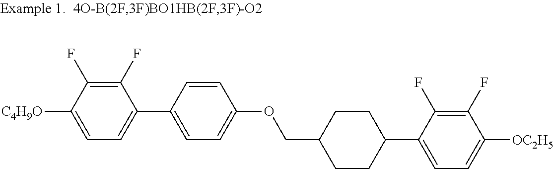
C1=C([C4H9O])C(F)=C(F)C(C2=CC=C(OCC3CCC(C4=CC=C([OC2H5])C(F)=C4F)CC3)C=C2)=C1
